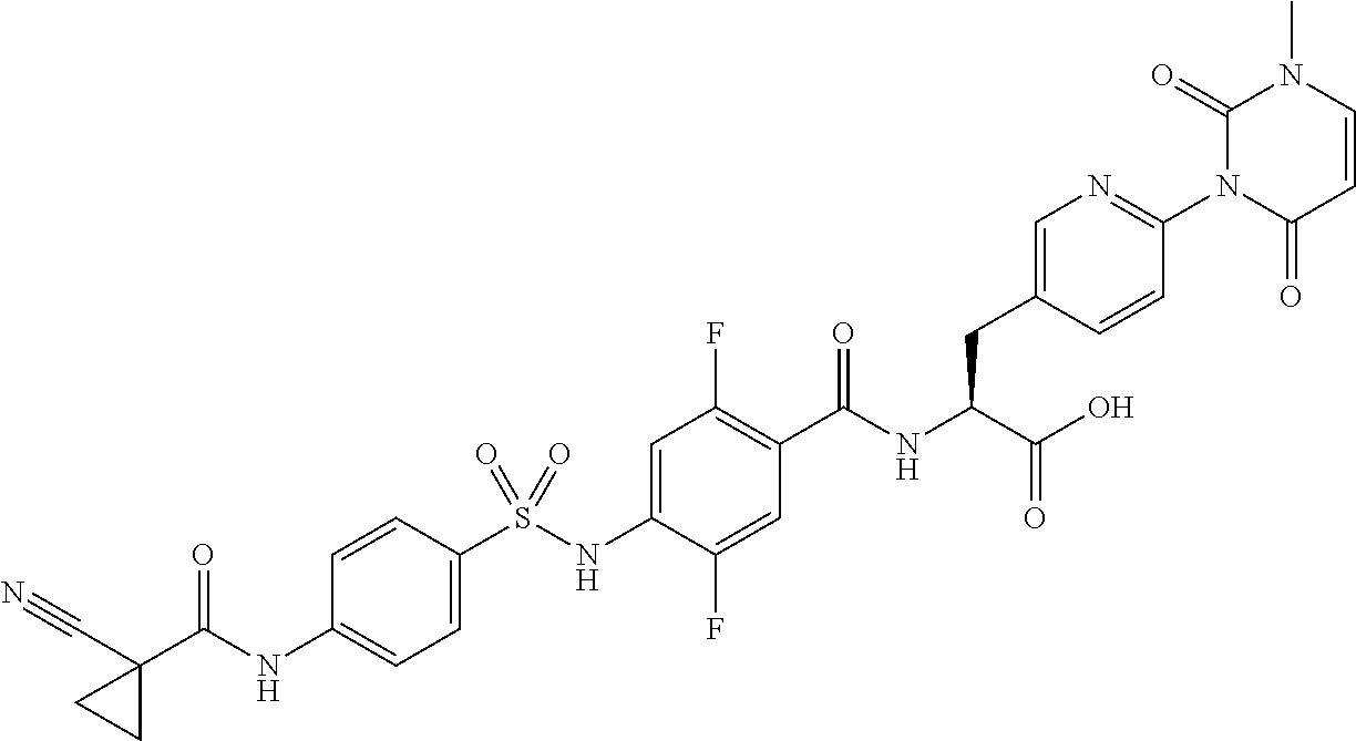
C1=C(S(NC2=CC(F)=C(C(NC(C(O)=O)CC3=CN=C(N4C(=O)C=CN(C)C4=O)C=C3)=O)C=C2F)(=O)=O)C=CC(NC(C2(C#N)CC2)=O)=C1
